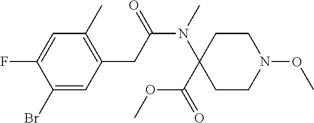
C1(Br)=CC(CC(N(C)C2(C(=O)OC)CCN(OC)CC2)=O)=C(C)C=C1F
